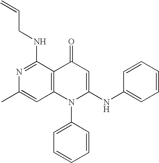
N1=C(NCC=C)C2=C(C=C1C)N(C1=CC=CC=C1)C(NC1=CC=CC=C1)=CC2=O
